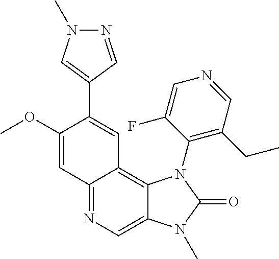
C1(OC)=CC2=NC=C3C(=C2C=C1C1=CN(C)N=C1)N(C1=C(CC)C=NC=C1F)C(=O)N3C
